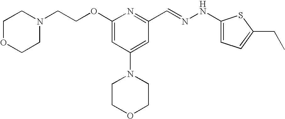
C(COC1=CC(N2CCOCC2)=CC(C=NNC2=CC=C(CC)S2)=N1)N1CCOCC1
